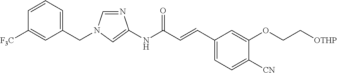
C1=NC(NC(C=CC2=CC=C([CN])C(OCC[OTHP])=C2)=O)=CN1CC1=CC=CC([F3C])=C1
